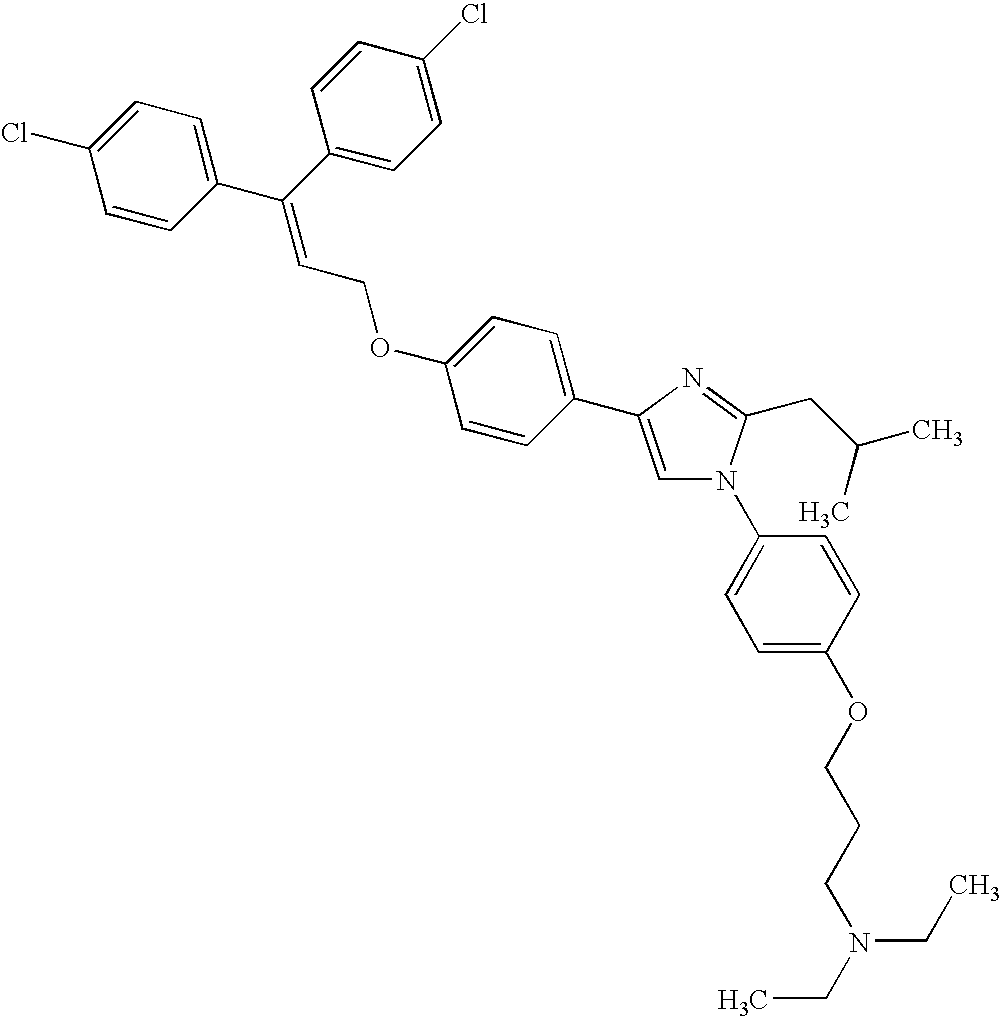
C1(N2C=C(C3=CC=C(OCC=C(C4=CC=C(Cl)C=C4)C4=CC=C(Cl)C=C4)C=C3)N=C2CC(C)C)=CC=C(OCCCN(CC)CC)C=C1
